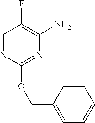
C1=NC(OCC2=CC=CC=C2)=NC(N)=C1F
